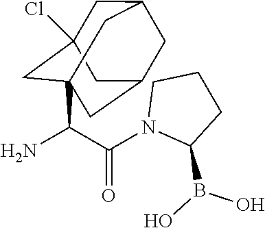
NC(C(N1C(B(O)O)CCC1)=O)C12CC3(Cl)CC(CC(C1)C3)C2
